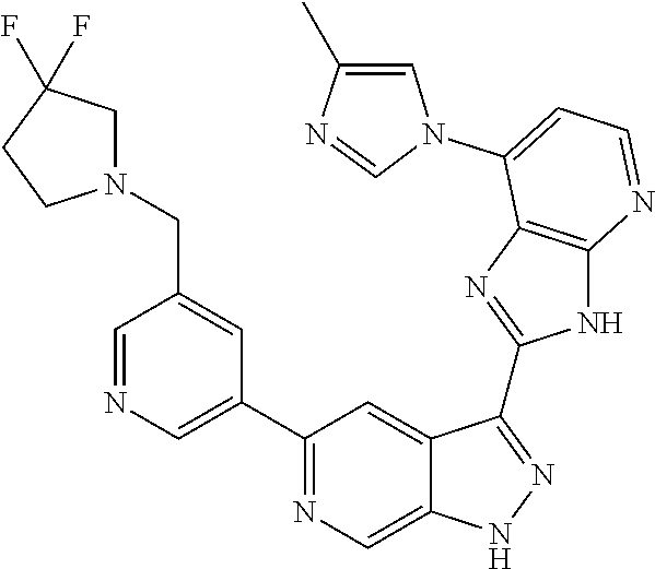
C1=NC=C(C2=NC=C3C(=C2)C(C2=NC4=C(N2)N=CC=C4N2C=C(C)N=C2)=NN3)C=C1CN1CC(F)(F)CC1
